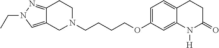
C1N(CCCCOC2=CC=C3C(=C2)N([H])C(=O)CC3)CCC2=NN(CC)C=C12
